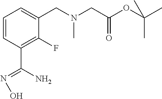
C1=CC(C(N)=NO)=C(F)C(CN(CC(OC(C)(C)C)=O)C)=C1
